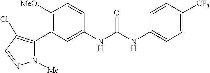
C1([MeO])=C(C2=C(Cl)C=NN2[Me])C=C(NC(NC2=CC=C([CF3])C=C2)=O)C=C1
